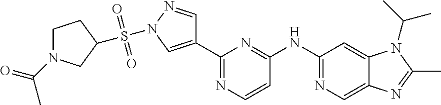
C1(NC2=NC(C3=CN(S(=O)(=O)C4CN(C(=O)C)CC4)N=C3)=NC=C2)=NC=C2C(=C1)N(C(C)C)C(C)=N2
